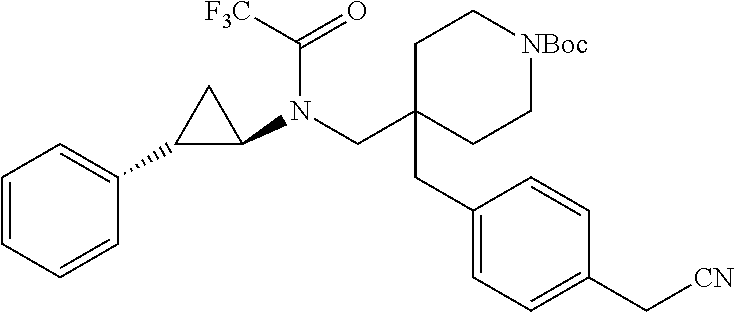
C(C1(CC2=CC=C(C[CN])C=C2)CC[NBoc]CC1)N(C1C(C2=CC=CC=C2)C1)C(=O)[F3C]
